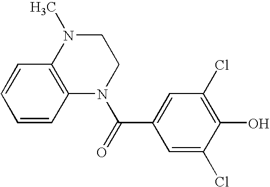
C1N(C)C2=C(N(C(=O)C3=CC(Cl)=C(O)C(Cl)=C3)C1)C=CC=C2
